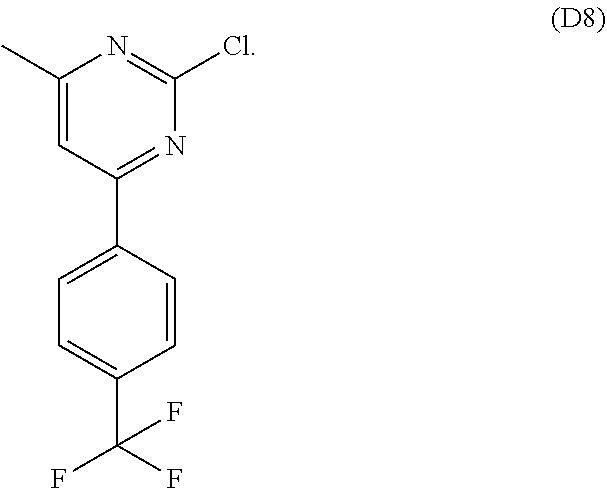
C1(C)=CC(C2=CC=C(C(F)(F)F)C=C2)=NC(Cl)=N1
